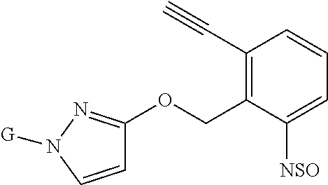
C1=CN([G])N=C1OCC1=C(C#C)C=CC=C1[NSO]
